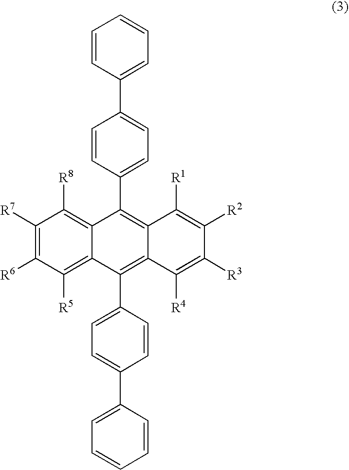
C1=CC(C2=C3C(=C(C4=CC=C(C5=CC=CC=C5)C=C4)C4=C([R5])C([R6])=C([R7])C([R8])=C24)C([R4])=C([R3])C([R2])=C3[R1])=CC=C1C1=CC=CC=C1
